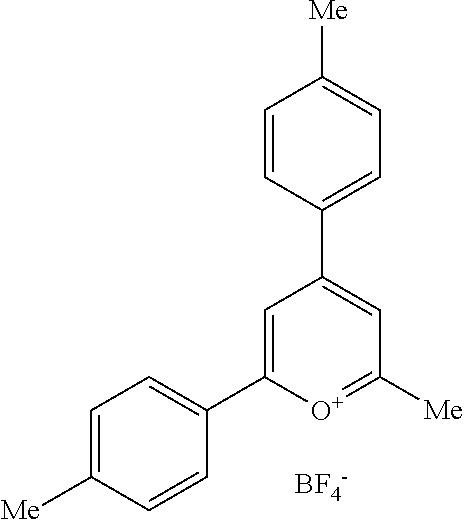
[BF4-].C1=C(C2=CC=C([Me])C=C2)[O+]=C([Me])C=C1C1=CC=C([Me])C=C1
